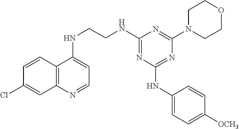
C12=C(N=CC=C1NCCNC1=NC(NC3=CC=C([OCH3])C=C3)=NC(N3CCOCC3)=N1)C=C(Cl)C=C2
